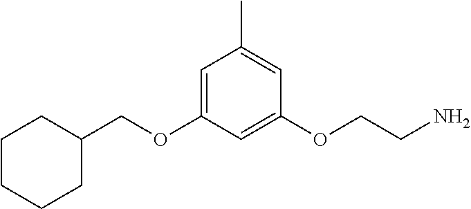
C1(COC2=CC(C)=CC(OCCN)=C2)CCCCC1
